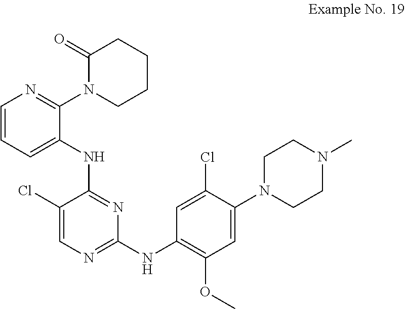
N(C1=NC(NC2=C(OC)C=C(N3CCN(C)CC3)C(Cl)=C2)=NC=C1Cl)C1=CC=CN=C1N1CCCCC1=O
